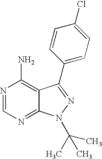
N1=CN=C2C(=C1N)C(C1=CC=C(Cl)C=C1)=NN2C(C)(C)C
